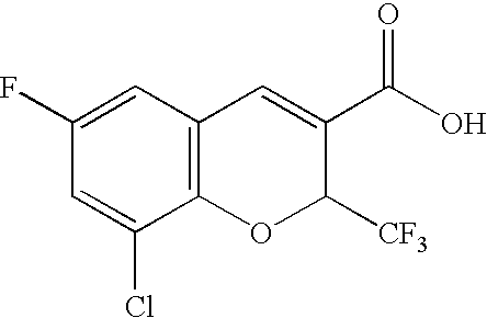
C1=C(Cl)C2=C(C=C1F)C=C(C(O)=O)C([CF3])O2
